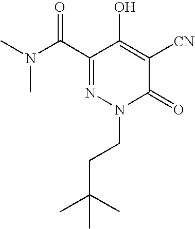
C1(C(N(C)C)=O)=NN(CCC(C)(C)C)C(=O)C([CN])=C1O
